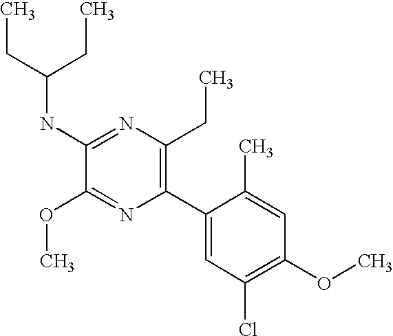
C1(NC(CC)CC)=NC(CC)=C(C2=CC(Cl)=C(OC)C=C2C)N=C1OC
